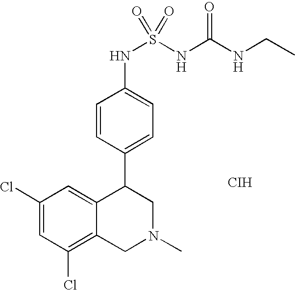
C1=CC(C2C3=CC(Cl)=CC(Cl)=C3CN(C)C2)=CC=C1NS(NC(NCC)=O)(=O)=O.[CIH]
